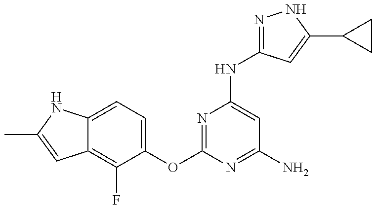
C12=C(F)C(OC3=NC(NC4=NNC(C5CC5)=C4)=CC(N)=N3)=CC=C1NC(C)=C2
